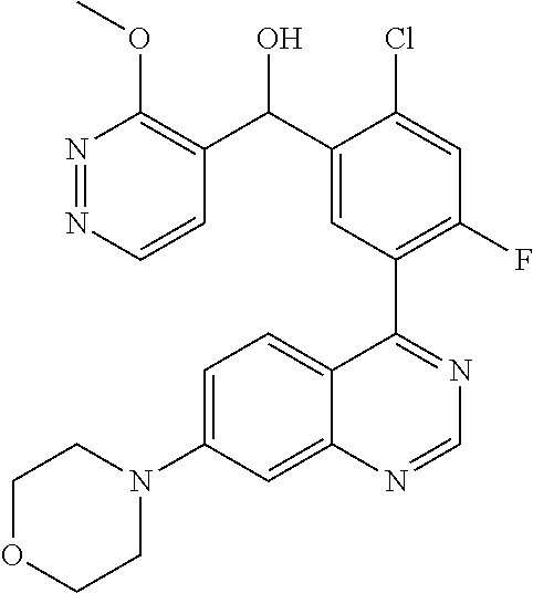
N1=NC=CC(C(C2=CC(C3=NC=NC4=CC(N5CCOCC5)=CC=C34)=C(F)C=C2Cl)O)=C1OC
